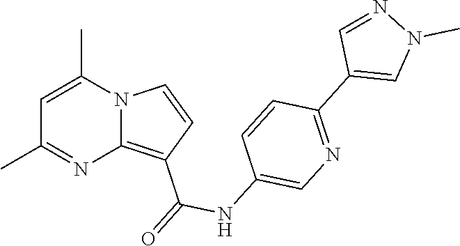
C1=C(C)N2C(=C(C(=O)NC3=CN=C(C4=CN(C)N=C4)C=C3)C=C2)N=C1C
